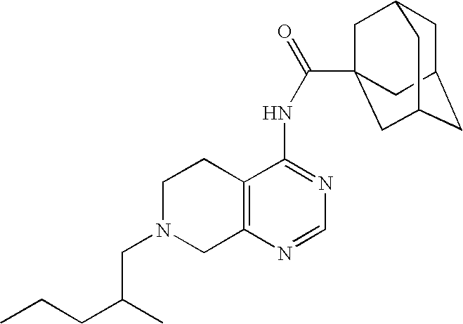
C1N(CC(CCC)C)CC2=C(C1)C(NC(=O)C13CC4CC(CC(C1)C4)C3)=NC=N2
